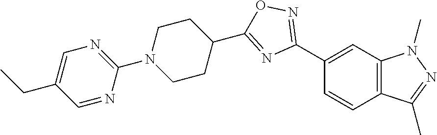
C1(C2=NOC(C3CCN(C4=NC=C(CC)C=N4)CC3)=N2)=CC2=C(C=C1)C(C)=NN2C
